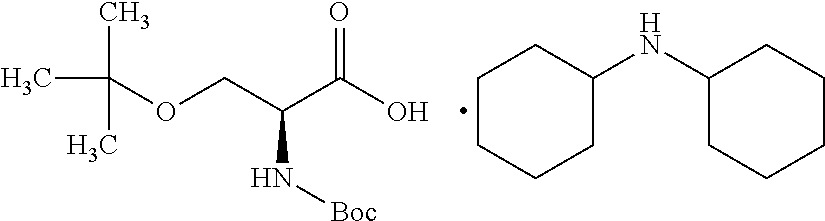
CC(C)(C)OCC(C(O)=O)N[Boc].C1CCCC(NC2CCCCC2)C1
